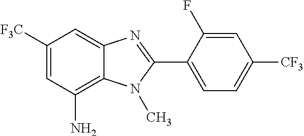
C1([F3C])=CC(N)=C2C(=C1)N=C(C1=CC=C([CF3])C=C1F)N2C
